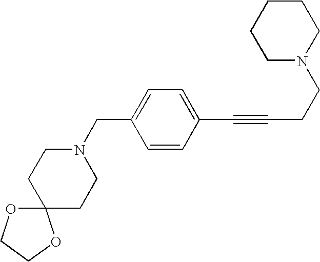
C1CCCN(CCC#CC2=CC=C(CN3CCC4(CC3)OCCO4)C=C2)C1
